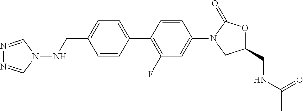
C1(CNC(C)=O)OC(=O)N(C2=CC(F)=C(C3=CC=C(CNN4C=NN=C4)C=C3)C=C2)C1
